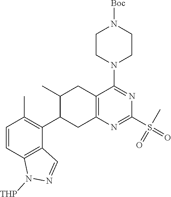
C1=CC2=C(C(C3CC4=C(CC3C)C(N3CCN([Boc])CC3)=NC(S(=O)(=O)C)=N4)=C1C)C=NN2[THP]
